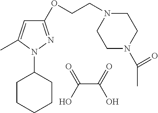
OC(=O)C(O)=O.C1CCCCC1N1N=C(OCCN2CCN(C(C)=O)CC2)C=C1C
